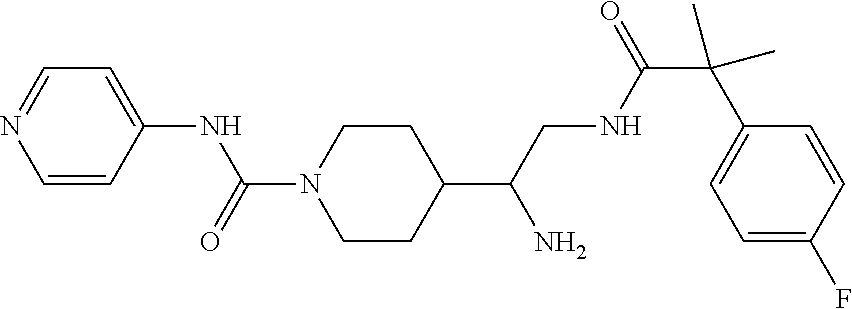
C1=CC(NC(N2CCC(C(CNC(C(C3=CC=C(F)C=C3)(C)C)=O)N)CC2)=O)=CC=N1
